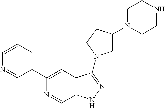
C1(C2=CC=CN=C2)=CC2=C(C=N1)NN=C2N1CC(N2CCNCC2)CC1
